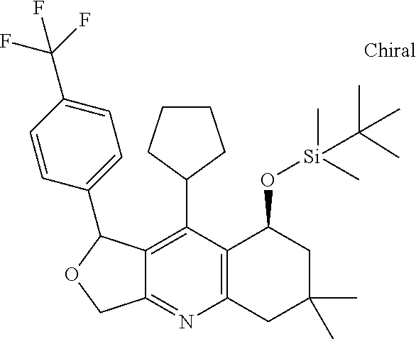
C1(C2CCCC2)=C2C(=NC3=C1C(O[Si](C)(C)C(C)(C)C)CC(C)(C)C3)COC2C1=CC=C(C(F)(F)F)C=C1
